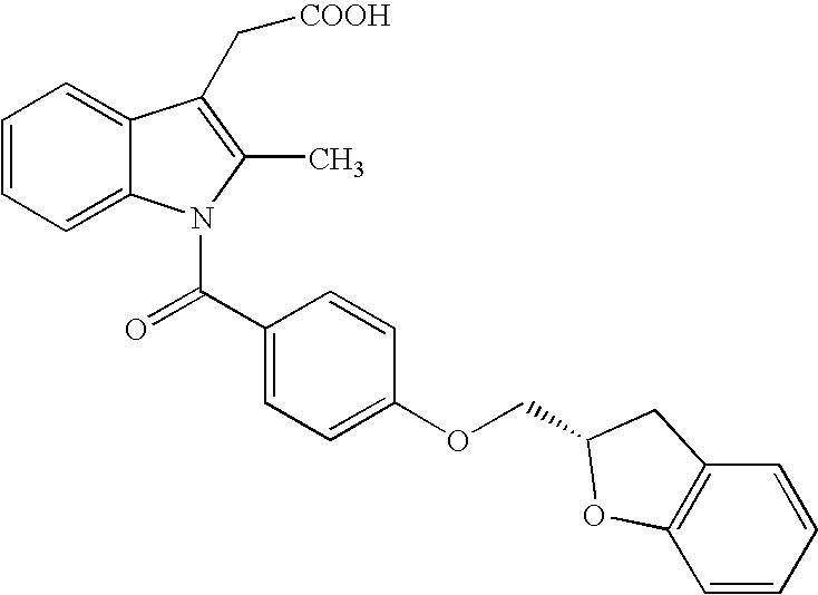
C1=CC=C2C(=C1)C(C[COOH])=C(C)N2C(C1=CC=C(OCC2CC3=C(C=CC=C3)O2)C=C1)=O
